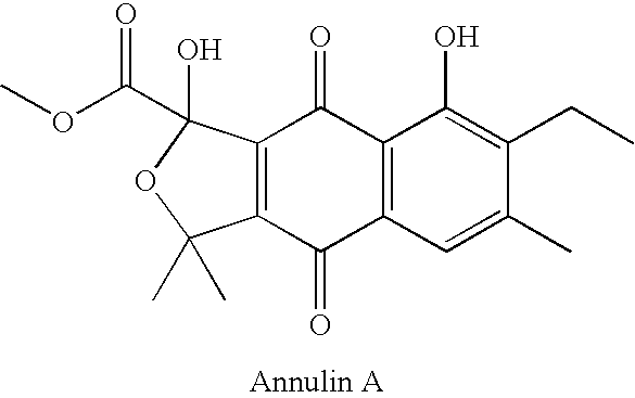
C12=C(C(=O)C3=C(C1=O)C(O)=C(CC)C(C)=C3)C(C)(C)OC2(O)C(OC)=O
